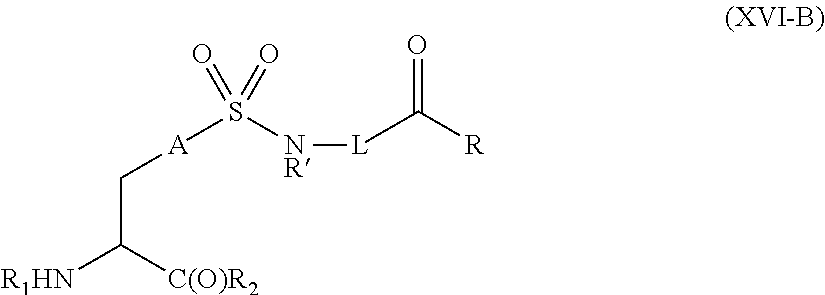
C(C([R1HN])[C(O)R2])[A]S([NR][L]C([R])=O)(=O)=O
